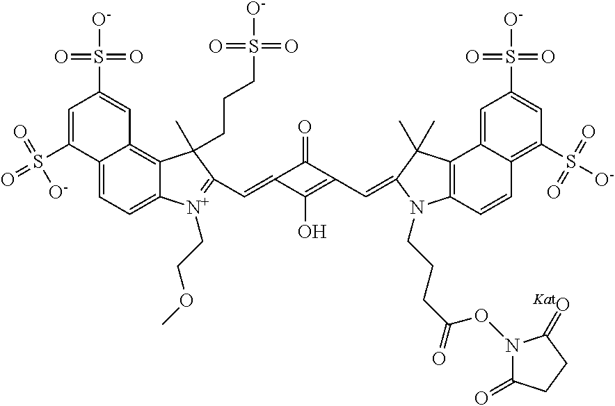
C12=CC=C3C(=C1C=C(S([O-])(=O)=O)C=C2S(=O)(=O)[O-])C(C)(CCCS([O-])(=O)=O)C(C=C1C(O)=C(C=C2N(CCCC(=O)ON4C(=O)CCC4=[KatO])C4=C(C5=CC(S([O-])(=O)=O)=CC(S(=O)(=O)[O-])=C5C=C4)C2(C)C)C1=O)=[N+]3CCOC
